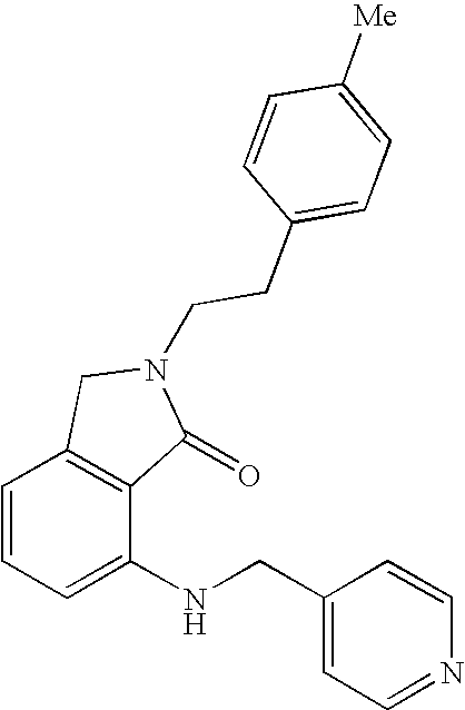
C1=CC=C(NCC2=CC=NC=C2)C2=C1CN(CCC1=CC=C([Me])C=C1)C2=O
